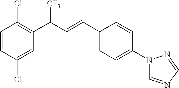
C1=CC(Cl)=CC(C([CF3])C=CC2=CC=C(N3C=NC=N3)C=C2)=C1Cl
